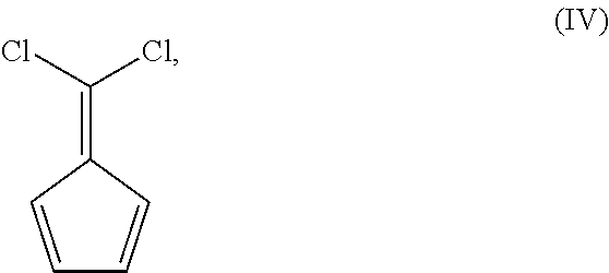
C1=CC(=C(Cl)Cl)C=C1
